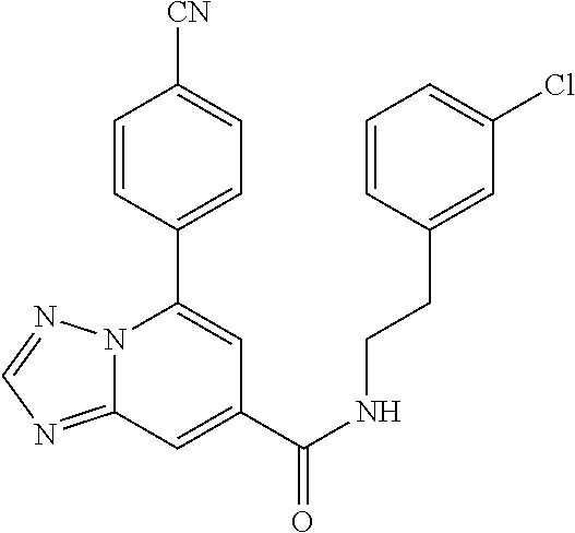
C12=NC=NN1C(C1=CC=C([CN])C=C1)=CC(C(NCCC1=CC(Cl)=CC=C1)=O)=C2
